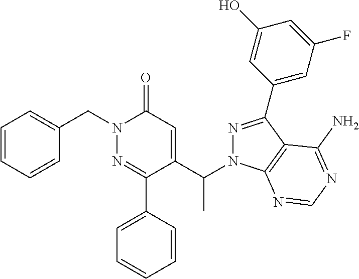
C1=C(CN2N=C(C3=CC=CC=C3)C(C(N3N=C(C4=CC(F)=CC(O)=C4)C4=C3N=CN=C4N)C)=CC2=O)C=CC=C1
